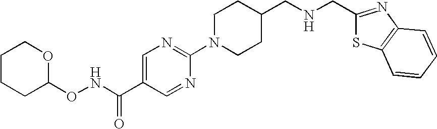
C1CCC(ONC(C2=CN=C(N3CCC(CNCC4=NC5=C(S4)C=CC=C5)CC3)N=C2)=O)OC1
